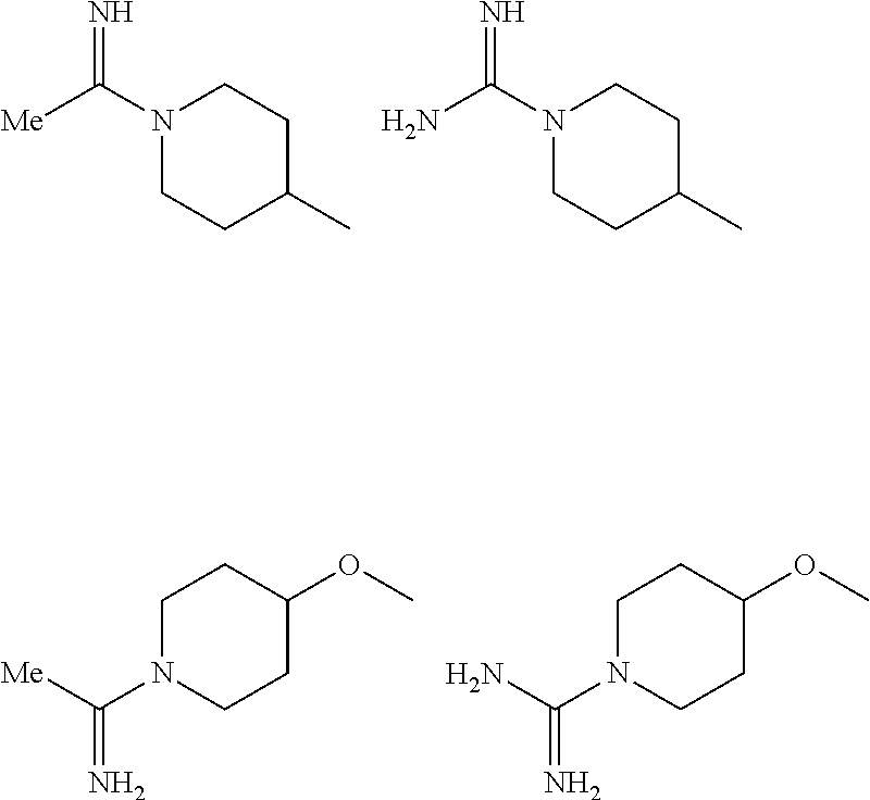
N1(C([Me])=N)CCC(C)CC1.N1(C(N)=N)CCC(C)CC1.C1N(C([Me])=N)CCC(OC)C1.C1N(C(N)=N)CCC(OC)C1
